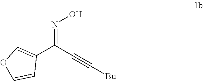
C1(C(C#C[Bu])=NO)=COC=C1
